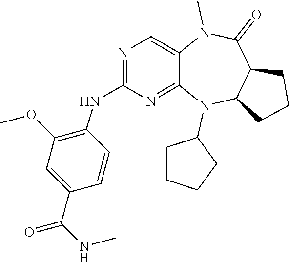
C1=CC(C(NC)=O)=CC(OC)=C1NC1=NC=C2C(=N1)N(C1CCCC1)C1C(C(=O)N2C)CCC1
